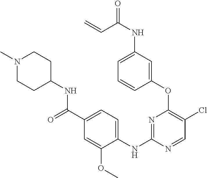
C1(OC2=C(Cl)C=NC(NC3=CC=C(C(=O)NC4CCN(C)CC4)C=C3OC)=N2)=CC(NC(=O)C=C)=CC=C1
